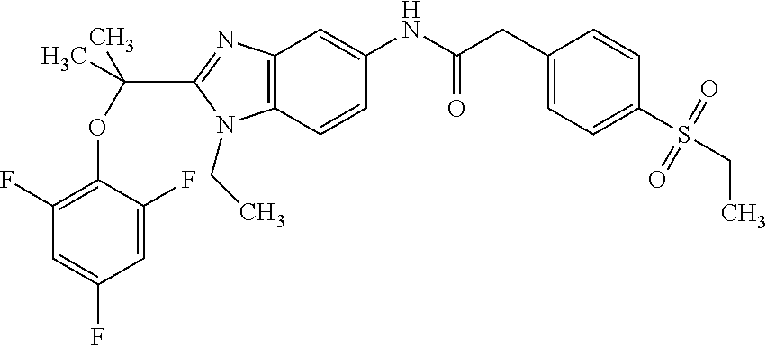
O(C(C1=NC2=C(N1CC)C=CC(NC(CC1=CC=C(S(=O)(=O)CC)C=C1)=O)=C2)(C)C)C1=C(F)C=C(F)C=C1F
